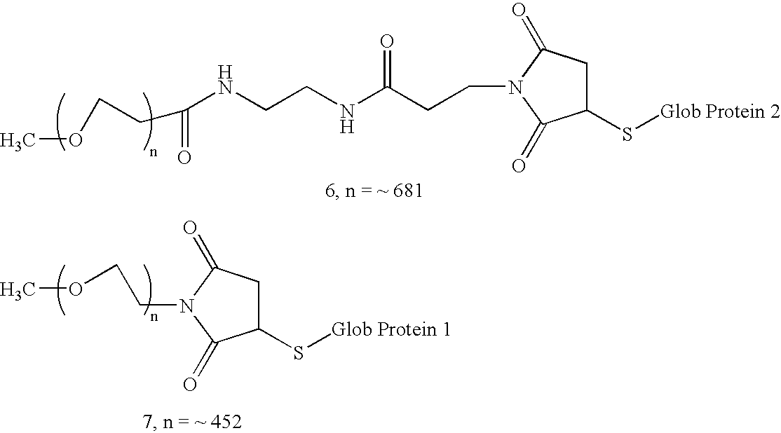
COCCC(NCCNC(CCN1C(=O)C(S[Glob Protein 2])CC1=O)=O)=O.C(N1C(=O)C(S[Glob Protein 1])CC1=O)COC
